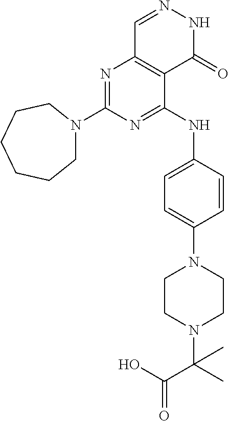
N1=C(NC2=CC=C(N3CCN(C(C(=O)O)(C)C)CC3)C=C2)C2=C(N=C1N1CCCCCC1)C=NNC2=O
